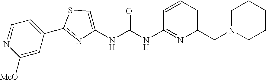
C1([MeO])=CC(C2=NC(NC(NC3=NC(CN4CCCCC4)=CC=C3)=O)=CS2)=CC=N1
